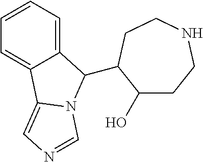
C1=CC=C2C(=C1)C1=CN=CN1C2C1C(O)CCNCC1
